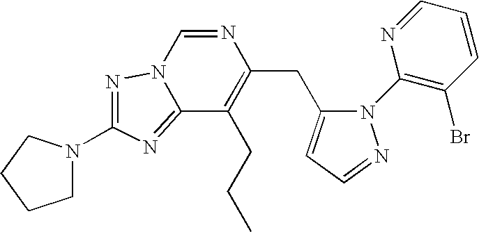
C1(N2C(CC3=C(CCC)C4=NC(N5CCCC5)=NN4C=N3)=CC=N2)=C(Br)C=CC=N1
